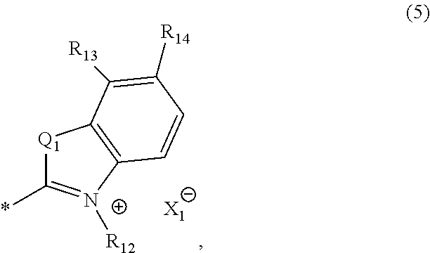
[Q1]1C(*)=[N+]([R12])C2=C1C([R13])=C([R14])C=C2.[X1]
